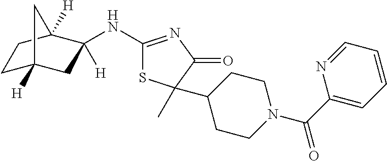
C1(NC2([H])CC3([H])CCC2([H])C3)=NC(=O)C(C)(C2CCN(C(C3=CC=CC=N3)=O)CC2)S1
